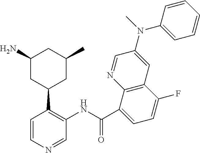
C1=CN=CC(NC(=O)C2=CC=C(F)C3=C2N=CC(N(C2=CC=CC=C2)C)=C3)=C1C1CC(C)CC(N)C1
